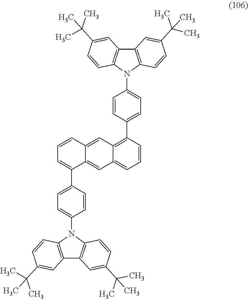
C1(C2=CC=C(N3C4=C(C5=C3C=CC(C(C)(C)C)=C5)C=C(C(C)(C)C)C=C4)C=C2)=C2C(=CC=C1)C=C1C(=C2)C=CC=C1C1=CC=C(N2C3=C(C4=C2C=CC(C(C)(C)C)=C4)C=C(C(C)(C)C)C=C3)C=C1
